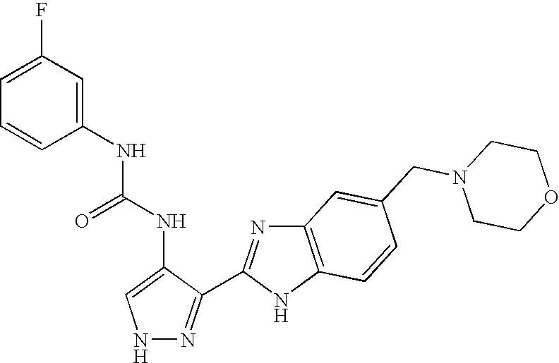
N1N=C(C2=NC3=C(N2)C=CC(CN2CCOCC2)=C3)C(NC(=O)NC2=CC(F)=CC=C2)=C1
